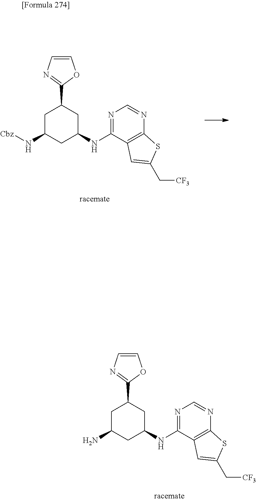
N1=C(NC2CC(C3=NC=CO3)CC(N[Cbz])C2)C2=C(N=C1)SC(C[CF3])=C2.N1=C(NC2CC(C3=NC=CO3)CC(N)C2)C2=C(N=C1)SC(C[CF3])=C2
